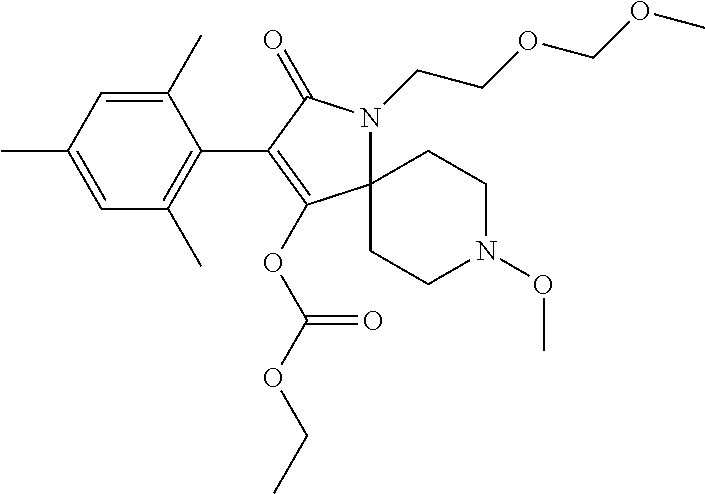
C1(C)=CC(C)=CC(C)=C1C1=C(OC(OCC)=O)C2(N(CCOCOC)C1=O)CCN(OC)CC2
